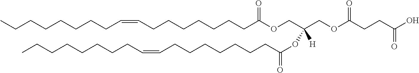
CCCCCCCCC=CCCCCCCCC(OCC(OC(=O)CCCCCCCC=CCCCCCCCC)([H])COC(=O)CCC(O)=O)=O
